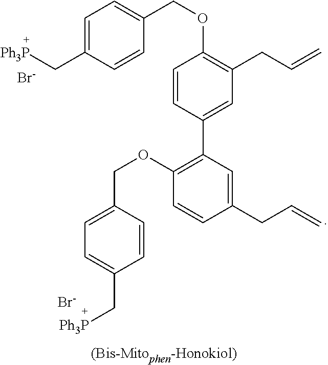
C1(OCC2=CC=C(C[Ph3P])C=C2)=C(C2=CC(CC=C)=C(OCC3=CC=C(C[Ph3P])C=C3)C=C2)C=C(CC=C)C=C1.[Br-].[Br-]
